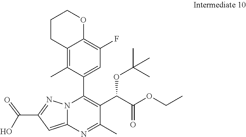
N12C(=CC(C(O)=O)=N1)N=C(C)C(C(C(OCC)=O)OC(C)(C)C)=C2C1=CC(F)=C2C(=C1C)CCCO2
